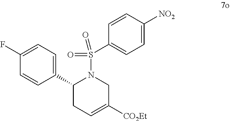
C1=CC(C2CC=C([CO2Et])CN2S(=O)(=O)C2=CC=C([NO2])C=C2)=CC=C1F
